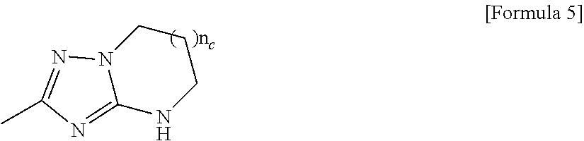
C1CN2C(=NC(C)=N2)NC1
